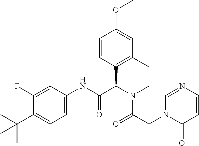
C1(F)=CC(NC(C2N(C(=O)CN3C=NC=CC3=O)CCC3=C2C=CC(OC)=C3)=O)=CC=C1C(C)(C)C
